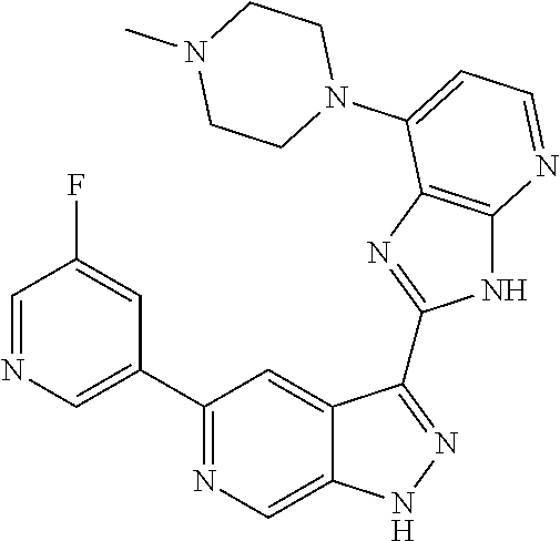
C1(C2=NC=C3C(=C2)C(C2=NC4=C(N2)N=CC=C4N2CCN(C)CC2)=NN3)=CN=CC(F)=C1
